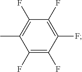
C1(F)=C(F)C(F)=C(F)C(F)=C1C
